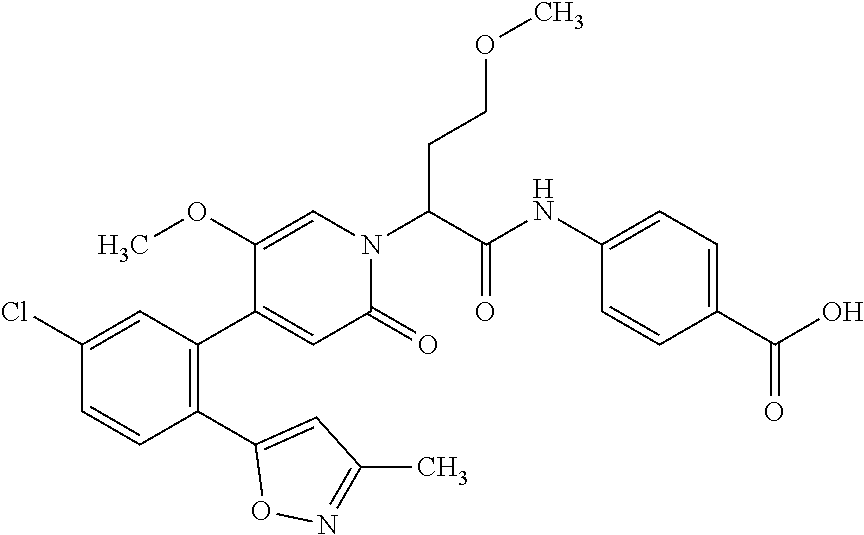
C1(OC)=CN(C(C(=O)NC2=CC=C(C(O)=O)C=C2)CCOC)C(=O)C=C1C1=C(C2=CC(C)=NO2)C=CC(Cl)=C1
